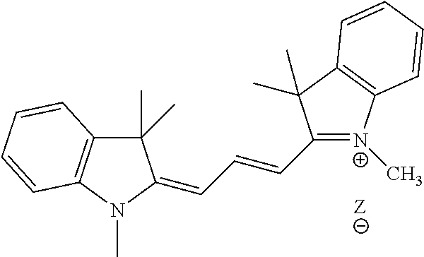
C1(C)(C)C2=C(N(C)C1=CC=CC1=[N+](C)C3=C(C1(C)C)C=CC=C3)C=CC=C2.[Z]
